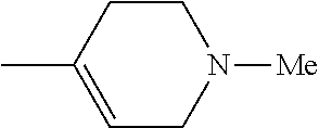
CC1=CCN([Me])CC1
